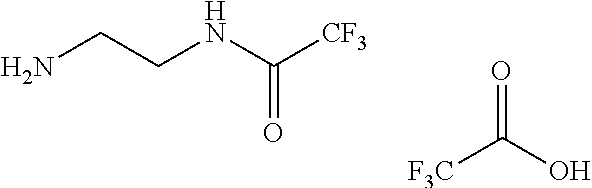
[F3C]C(O)=O.NCCNC([CF3])=O
